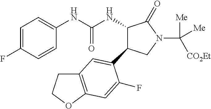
C1=C(F)C=CC(NC(NC2C(C3=CC4=C(OCC4)C=C3F)CN(C([CO2Et])([Me])[Me])C2=O)=O)=C1
